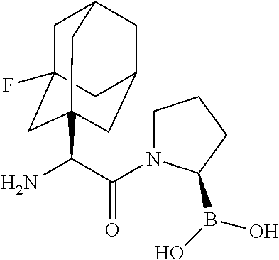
C(C(=O)N1CCCC1B(O)O)(N)C12CC3(F)CC(CC(C1)C3)C2
